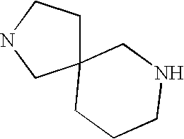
C12(CCNC1)CCCNC2
